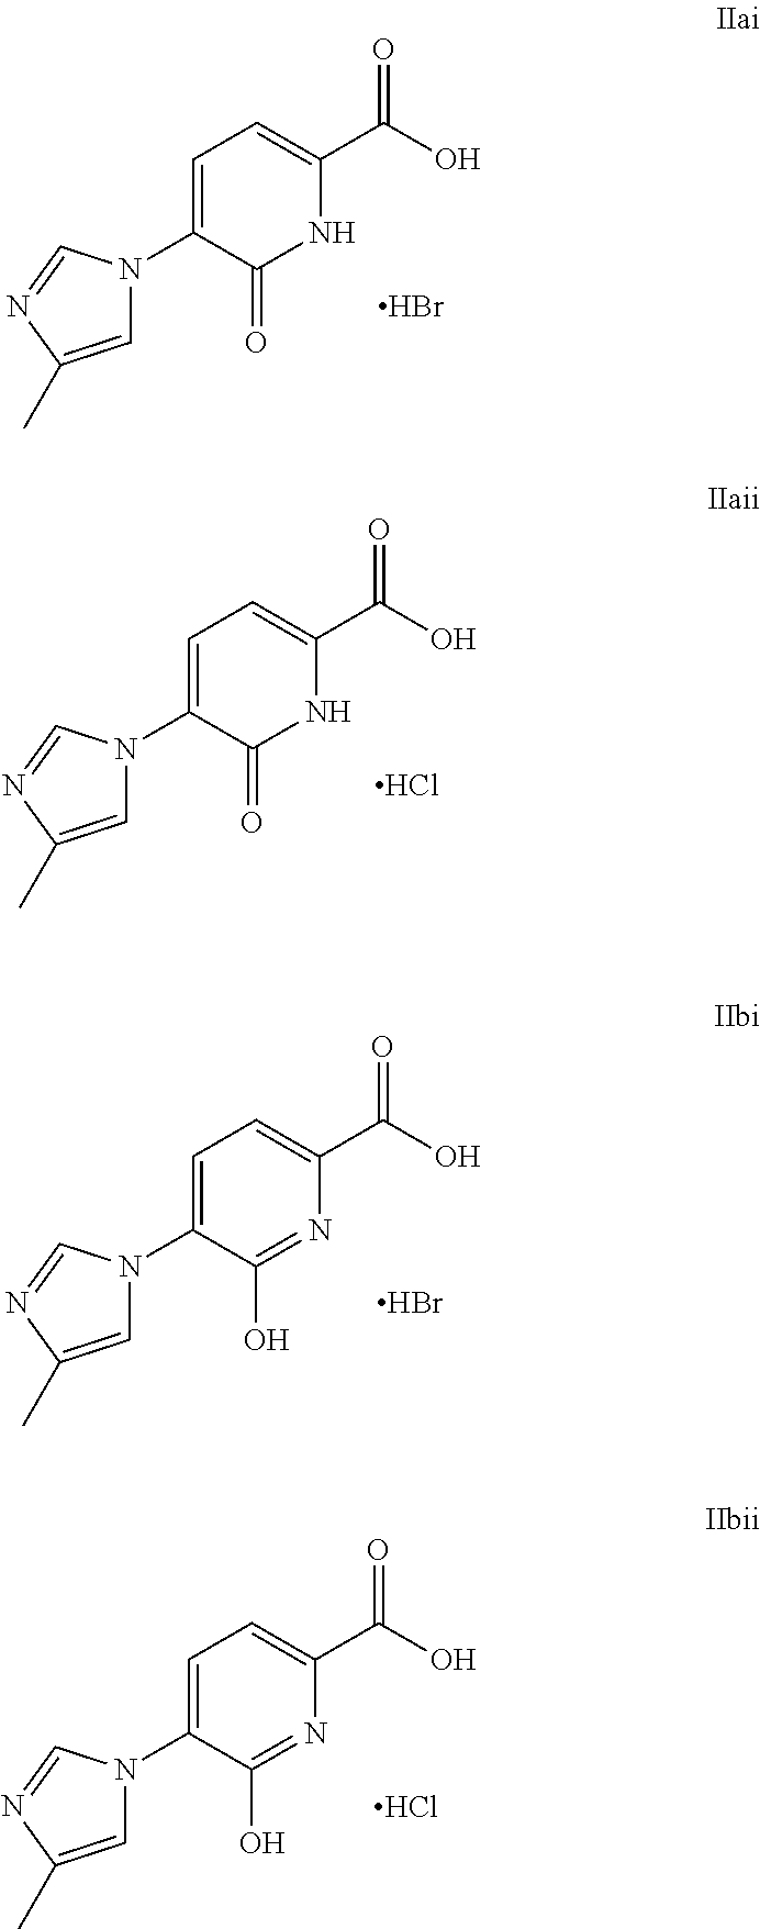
C1=C(N2C=C(C)N=C2)C(=O)NC(C(O)=O)=C1.Br.C1=C(N2C=C(C)N=C2)C(=O)NC(C(O)=O)=C1.Cl.C1=C(N2C=C(C)N=C2)C(O)=NC(C(O)=O)=C1.Br.C1=C(N2C=C(C)N=C2)C(O)=NC(C(O)=O)=C1.Cl
